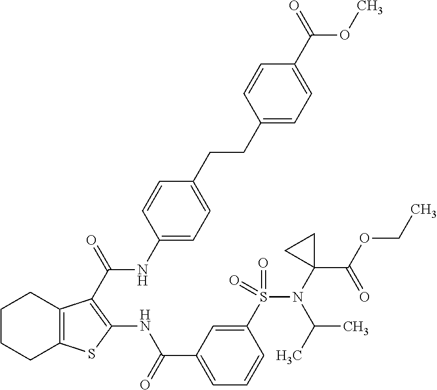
C1CCC2=C(C1)C(C(=O)NC1=CC=C(CCC3=CC=C(C(=O)OC)C=C3)C=C1)=C(NC(C1=CC=CC(S(N(C3(C(OCC)=O)CC3)C(C)C)(=O)=O)=C1)=O)S2
